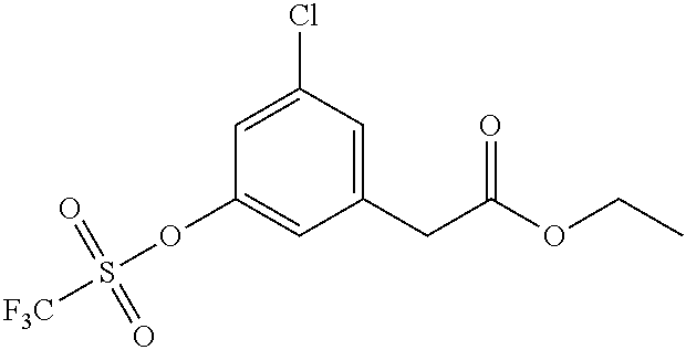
C1=C(Cl)C=C(CC(OCC)=O)C=C1OS([F3C])(=O)=O
